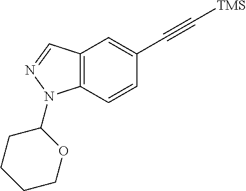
C12=C(C=CC(C#C[TMS])=C1)N(C1CCCCO1)N=C2
